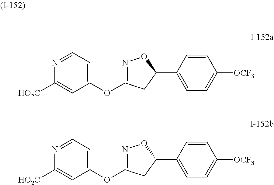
C1=NC([HO2C])=CC(OC2=NOC(C3=CC=C([OCF3])C=C3)C2)=C1.C1=NC([HO2C])=CC(OC2=NOC(C3=CC=C([OCF3])C=C3)C2)=C1
